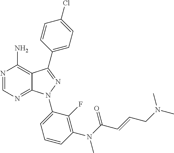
N1=CN=C2C(=C1N)C(C1=CC=C(Cl)C=C1)=NN2C1=CC=CC(N(C(C=CCN(C)C)=O)C)=C1F
